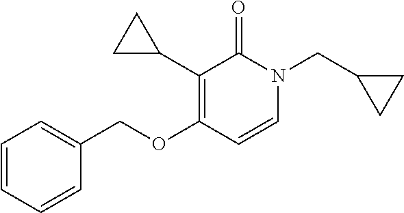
C1=CC=CC(COC2=C(C3CC3)C(=O)N(CC3CC3)C=C2)=C1
